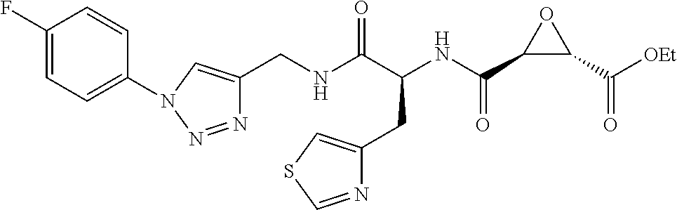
C(NC(C(NC(C1C(C([OEt])=O)O1)=O)CC1=CSC=N1)=O)C1=CN(C2=CC=C(F)C=C2)N=N1
